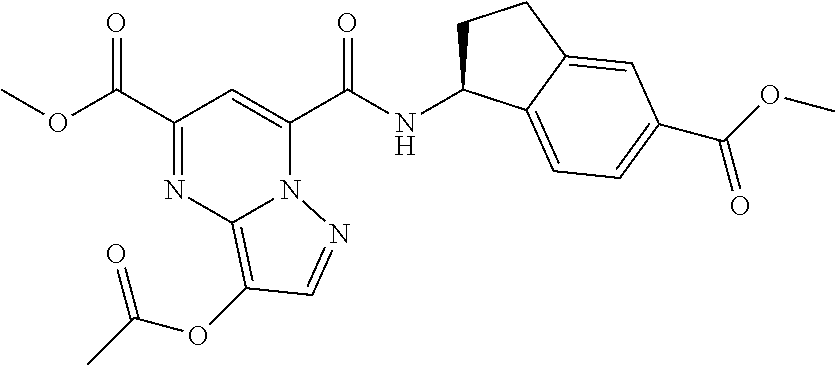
C1(C(OC)=O)=NC2=C(OC(C)=O)C=NN2C(C(NC2CCC3=CC(C(=O)OC)=CC=C23)=O)=C1
